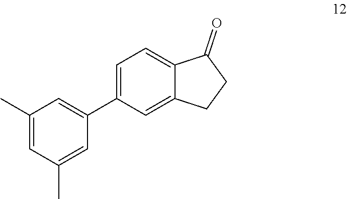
C1(C)=CC(C)=CC(C2=CC=C3C(=C2)CCC3=O)=C1
